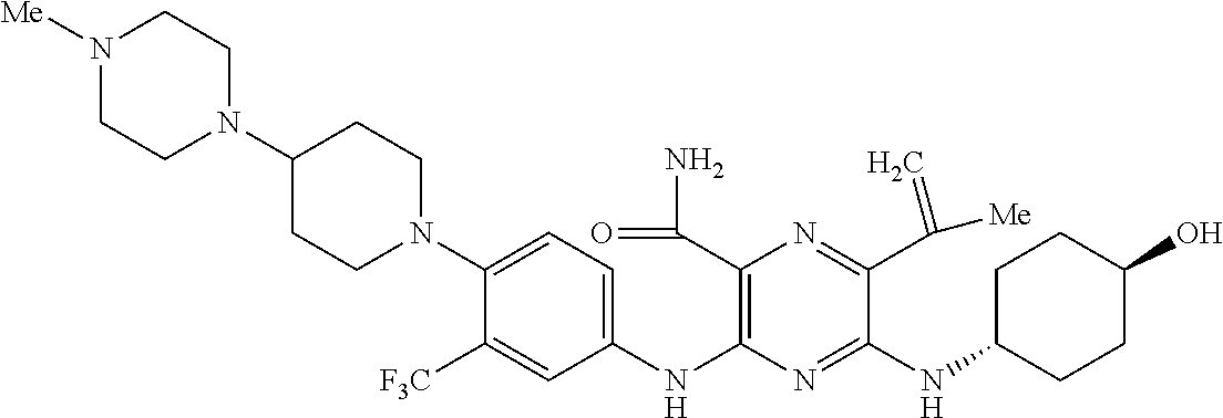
C1(NC2=C(C(N)=O)N=C(C([Me])=C)C(NC3CCC(O)CC3)=N2)=CC=C(N2CCC(N3CCN([Me])CC3)CC2)C([F3C])=C1
